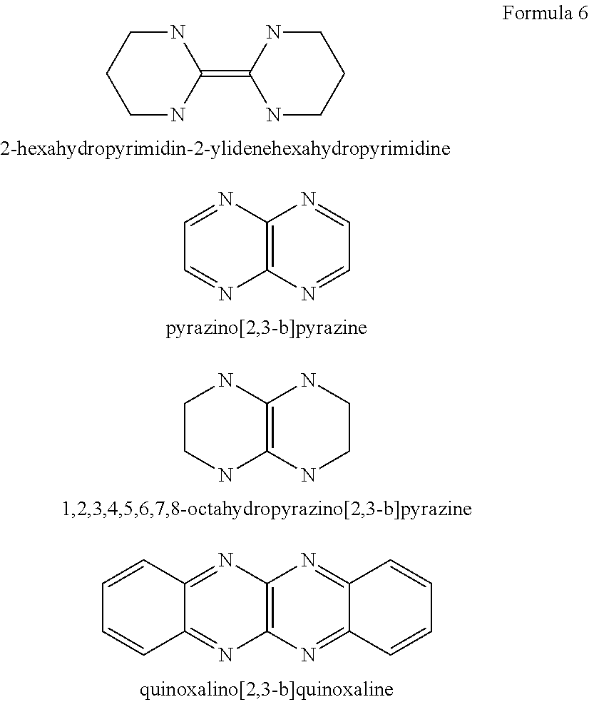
N1CCCNC1=C1NCCCN1.C12=C(N=CC=N1)N=CC=N2.C12=C(NCCN1)NCCN2.C12=NC3=C(N=C1C=CC=C2)N=C1C(=N3)C=CC=C1
